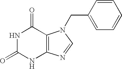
N1C(=O)NC2=C(C1=O)N(CC1=CC=CC=C1)C=N2
